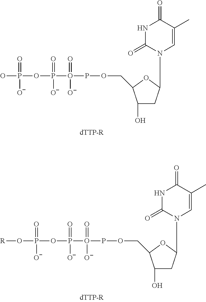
OP(=O)(OP(O(POCC1C(O)CC(N2C=C(C)C(=O)NC2=O)O1)(=O)[O-])(=O)[O-])[O-].O(P(=O)(OP(O(POCC1C(O)CC(N2C=C(C)C(=O)NC2=O)O1)(=O)[O-])(=O)[O-])[O-])[R]
